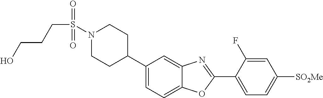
N1(S(CCCO)(=O)=O)CCC(C2=CC=C3C(=C2)N=C(C2=CC=C([SO2Me])C=C2F)O3)CC1
